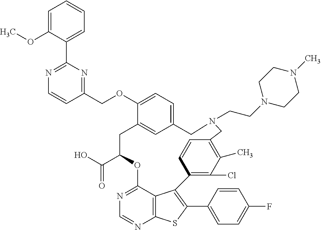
C1=C(OC)C(C2=NC=CC(COC3=CC=C4C=C3CC(C(O)=O)OC3=NC=NC5=C3C(=C(C3=CC=C(F)C=C3)S5)C3=C(Cl)C(C)=C(C=C3)CN(CCN3CCN(C)CC3)C4)=N2)=CC=C1
